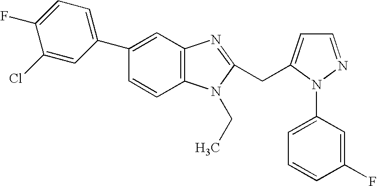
C1(C2=CC3=C(C=C2)N(CC)C(CC2=CC=NN2C2=CC=CC(F)=C2)=N3)=CC=C(F)C(Cl)=C1
